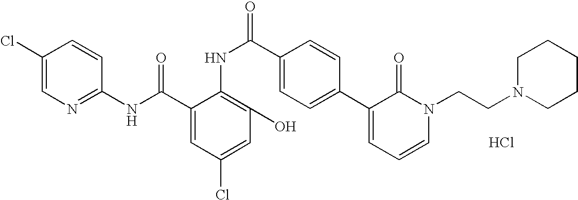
C1(NC(C2=CC(Cl)=CC(O)=C2NC(C2=CC=C(C3=CC=CN(CCN4CCCCC4)C3=O)C=C2)=O)=O)=NC=C(Cl)C=C1.Cl
